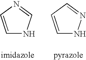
C1=CN=CN1.C1=CC=NN1
